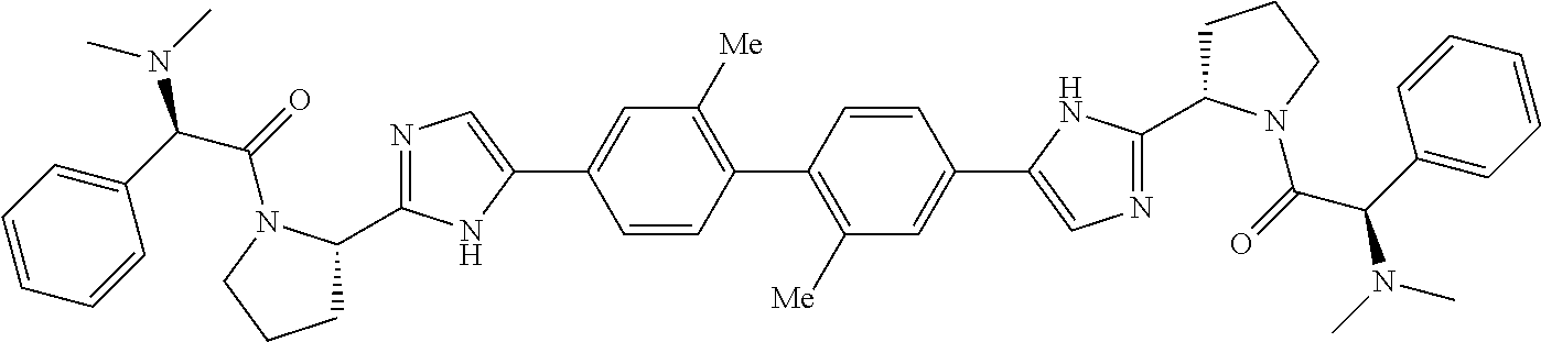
C1=CC(C2=C([Me])C=C(C3=CN=C(C4CCCN4C(=O)C(C4=CC=CC=C4)N(C)C)N3)C=C2)=C([Me])C=C1C1=CN=C(C2CCCN2C(=O)C(C2=CC=CC=C2)N(C)C)N1
